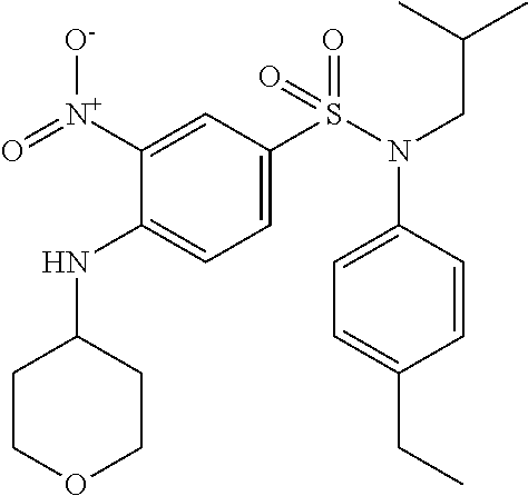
C1([N+](=O)[O-])=CC(S(N(CC(C)C)C2=CC=C(CC)C=C2)(=O)=O)=CC=C1NC1CCOCC1
